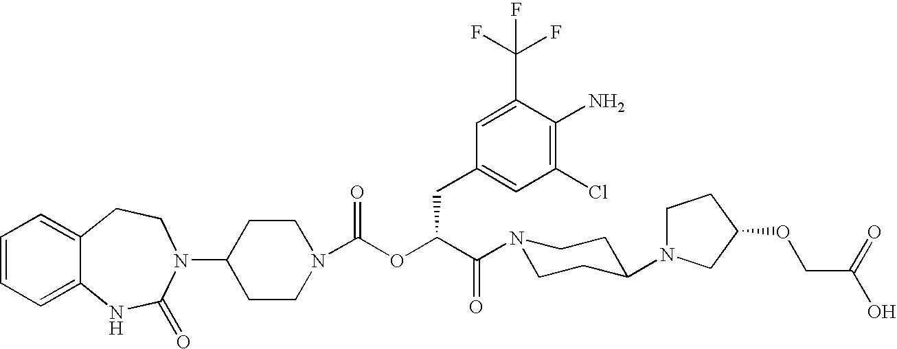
C1(N2C(=O)NC3=CC=CC=C3CC2)CCN(C(OC(C(=O)N2CCC(N3CCC(OCC(O)=O)C3)CC2)CC2=CC(Cl)=C(N)C(C(F)(F)F)=C2)=O)CC1
